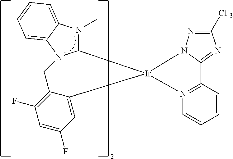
C12=N(C=CC=C1)[Ir]1(N3N=C([CF3])N=C23)C2N(C)C3=CC=CC=C3N2CC2=C(F)C=C(F)C=C12
